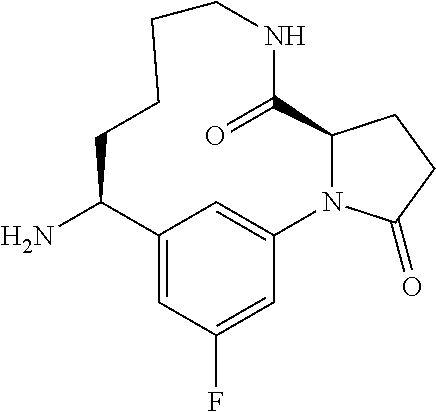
NC1C2=CC(F)=CC(=C2)N2C(C(=O)NCCCC1)CCC2=O
